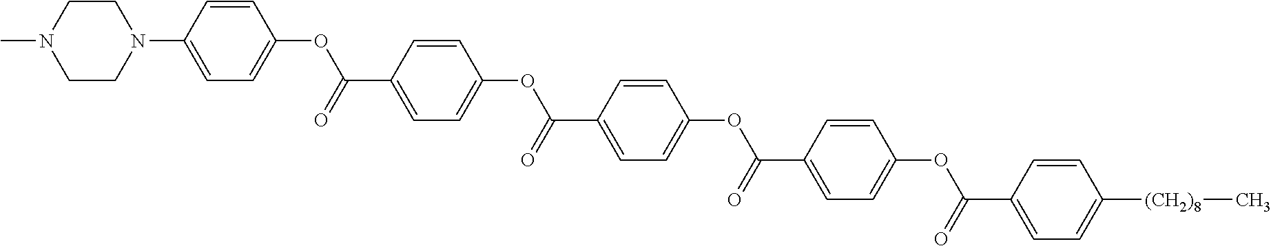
CN1CCN(C2=CC=C(OC(=O)C3=CC=C(OC(=O)C4=CC=C(OC(=O)C5=CC=C(OC(=O)C6=CC=C([(CH2)8]C)C=C6)C=C5)C=C4)C=C3)C=C2)CC1
